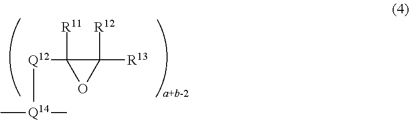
C1([R12])([R13])C([R11])([Q12][Q14](C)C)O1
